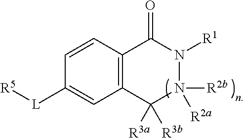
[L](C1=CC2=C(C=C1)C(=O)N([R1])N([R2b])([R2a])C2([R3a])[R3b])[R5]
